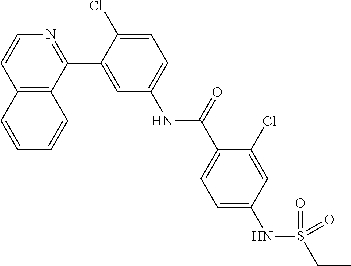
C12=C(C(C3=CC(NC(C4=CC=C(NS(CC)(=O)=O)C=C4Cl)=O)=CC=C3Cl)=NC=C1)C=CC=C2
